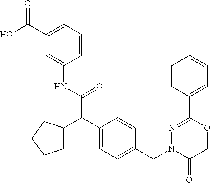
C1(C(O)=O)=CC=CC(NC(C(C2=CC=C(CN3C(=O)COC(C4=CC=CC=C4)=N3)C=C2)C2CCCC2)=O)=C1
